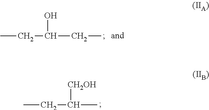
CCC(CC)O.CCC(C)[CH2OH]
